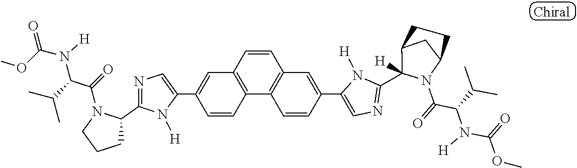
C1(C2=CC3=C(C=C2)C2=C(C=C(C4=CN=C(C5([H])C6CC(N5C(=O)C(C(C)C)N(C(=O)OC)[H])CC6)N4[H])C=C2)C=C3)=CN=C(C2CCCN2C(=O)C(C(C)C)N(C(OC)=O)[H])N1[H]
